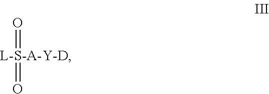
[L-S-A-Y-D](=O)=O
